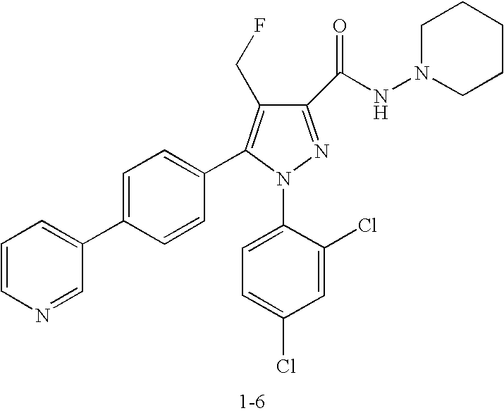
C1(C(NN2CCCCC2)=O)=NN(C2=CC=C(Cl)C=C2Cl)C(C2=CC=C(C3=CC=CN=C3)C=C2)=C1CF
